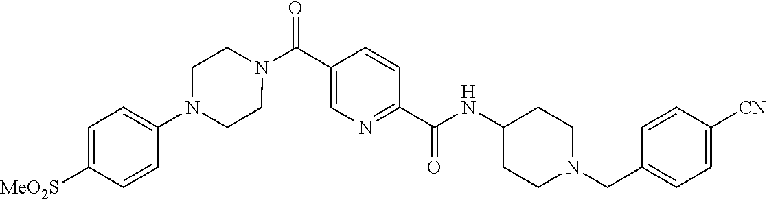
N(C(C1=NC=C(C(=O)N2CCN(C3=CC=C([SO2Me])C=C3)CC2)C=C1)=O)C1CCN(CC2=CC=C([CN])C=C2)CC1
